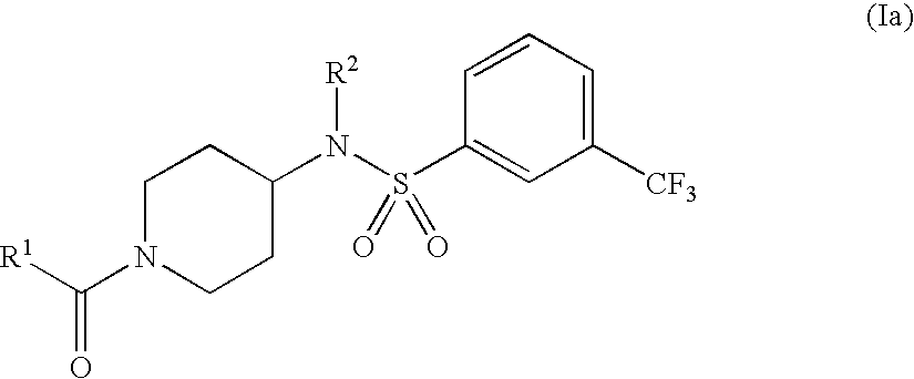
[R1]C(N1CCC(N(S(C2=CC([CF3])=CC=C2)(=O)=O)[R2])CC1)=O
